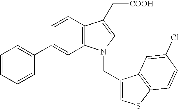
C1(C2=CC=CC=C2)=CC2=C(C=C1)C(C[COOH])=CN2CC1=CSC2=C1C=C(Cl)C=C2
